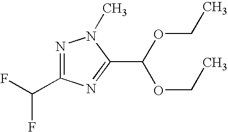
N1=C(C(F)F)N=C(C(OCC)OCC)N1C
